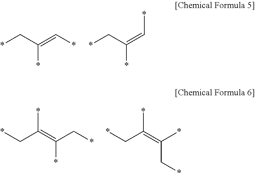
*CC(=C*)*.*CC(=C*)*.C(C(=C(C*)*)*)*.C(C(=C(*)C*)*)*
